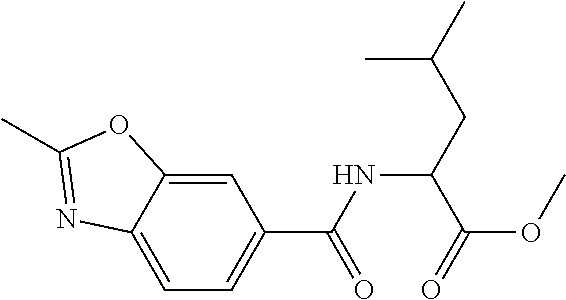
C1=C2C(=CC=C1C(NC(CC(C)C)C(OC)=O)=O)N=C(C)O2
